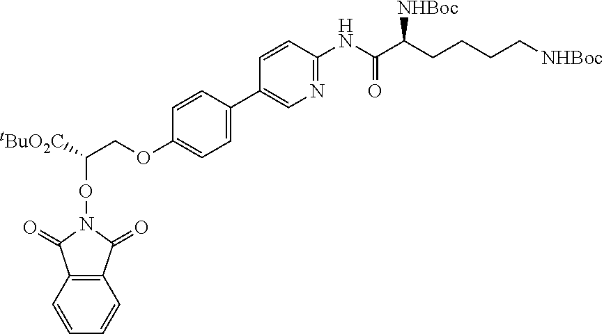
C(C(ON1C(=O)C2=C(C1=O)C=CC=C2)[tBuO2C])OC1=CC=C(C2=CN=C(NC(=O)C(CCCC[NHBoc])[NHBoc])C=C2)C=C1
